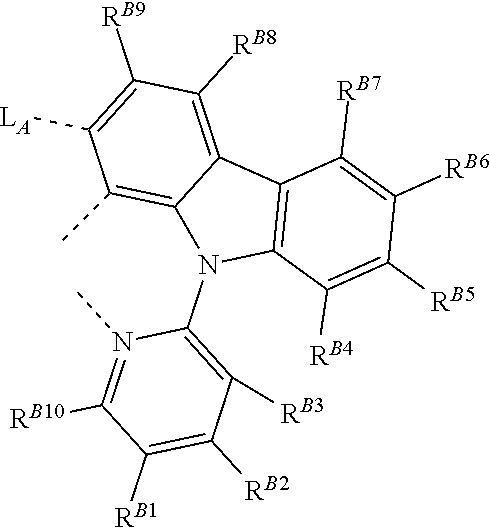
CN1=C([RB10])C([RB1])=C([RB2])C([RB3])=C1N1C2=C(C3=C([RB8])C([RB9])=C([LA])C(C)=C13)C([RB7])=C([RB6])C([RB5])=C2[RB4]
